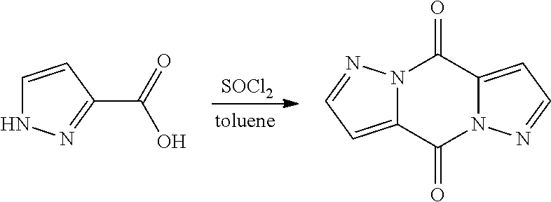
[SOCl2].C1=CC(C(=O)O)=NN1.N12C(=CC=N1)C(=O)N1C(=CC=N1)C2=O
